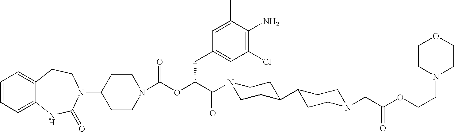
C1(N2C(=O)NC3=CC=CC=C3CC2)CCN(C(OC(C(=O)N2CCC(C3CCN(CC(OCCN4CCOCC4)=O)CC3)CC2)CC2=CC(Cl)=C(N)C(C)=C2)=O)CC1
